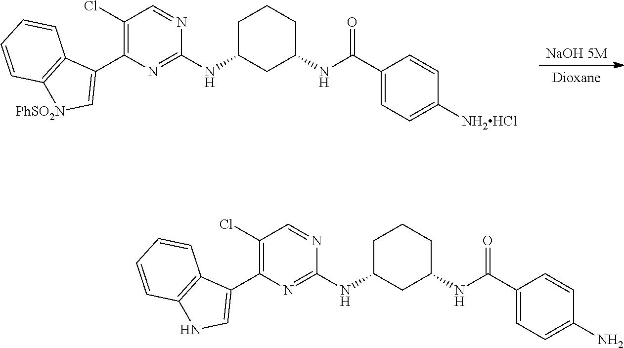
[NaOH 5M].[Dioxane].C1(Cl)=C(C2=C[PhSO2N]C3=C2C=CC=C3)N=C(NC2CCCC(NC(C3=CC=C([NH2HCl])C=C3)=O)C2)N=C1.C1(Cl)=C(C2=CNC3=C2C=CC=C3)N=C(NC2CCCC(NC(C3=CC=C(N)C=C3)=O)C2)N=C1
